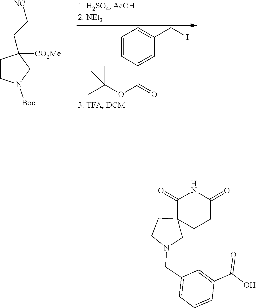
C1=C(CI)C=C(C(OC(C)(C)C)=O)C=C1.C1CN([Boc])CC1(CC[NC])[CO2Me].N1C(=O)C2(CCC1=O)CN(CC1=CC=CC(C(=O)O)=C1)CC2
